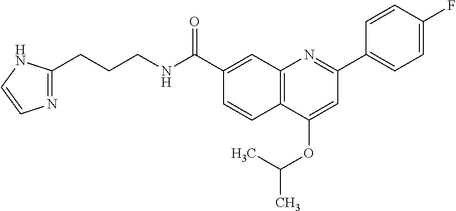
C1(C(NCCCC2=NC=CN2)=O)=CC2=C(C=C1)C(OC(C)C)=CC(C1=CC=C(F)C=C1)=N2
